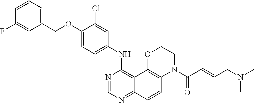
C1=CC=C(COC2=CC=C(NC3=C4C(=NC=N3)C=CC3=C4OCCN3C(=O)C=CCN(C)C)C=C2Cl)C=C1F
